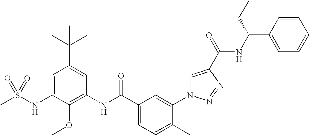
C1(NS(C)(=O)=O)=CC(C(C)(C)C)=CC(NC(C2=CC=C(C)C(N3C=C(C(=O)NC(C4=CC=CC=C4)CC)N=N3)=C2)=O)=C1OC
